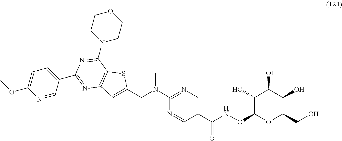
C1(CN(C2=NC=C(C(NOC3OC(CO)C(O)C(O)C3O)=O)C=N2)C)=CC2=C(S1)C(N1CCOCC1)=NC(C1=CC=C(OC)N=C1)=N2
